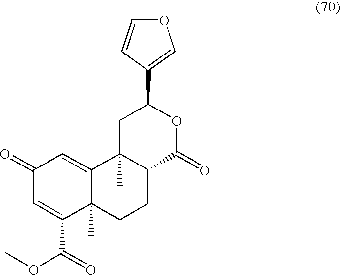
C1(=O)C=C(C(OC)=O)C2(C)C(=C1)C1(C)C(CC2)C(=O)OC(C2=COC=C2)C1
